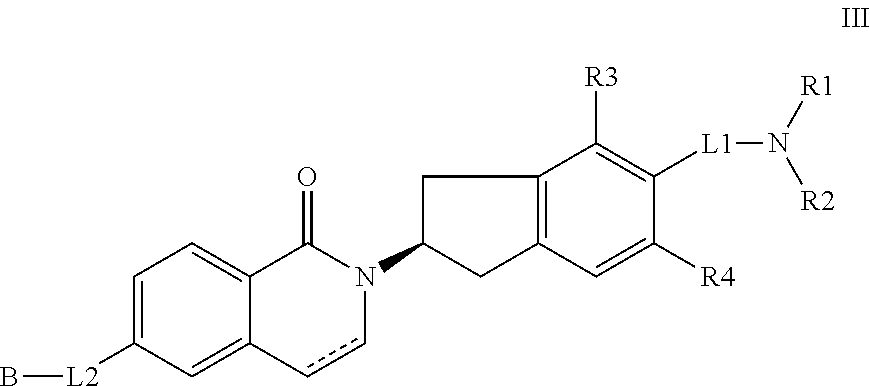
C1=C([L2]B)C=C2C(=C1)C(=O)N(C1CC3=C(C1)C=C([R4])C([L1]N([R1])[R2])=C3[R3])cc2
